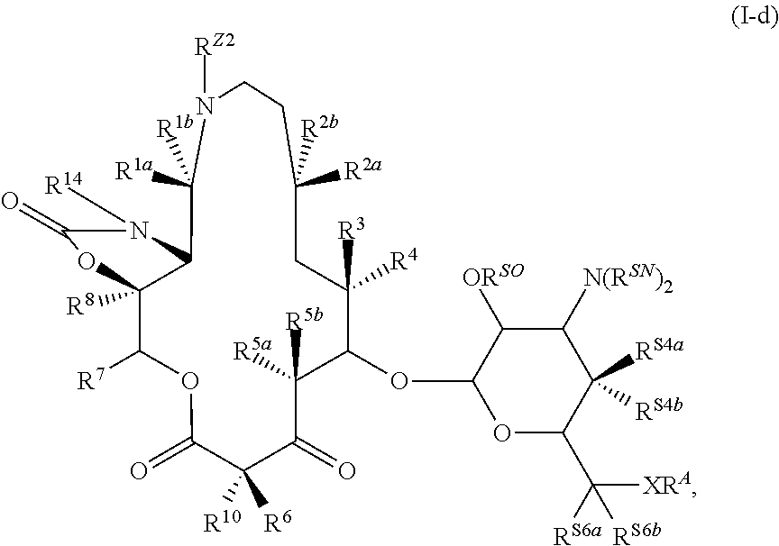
C12([R8])C([R7])OC(=O)C([R6])([R10])C(=O)C([R5b])([R5a])C(OC3OC(C([XRA])([RS6a])[RS6b])C([RS4a])([RS4b])C([N(RSN)2])C3[ORSO])C([R3])([R4])CC([R2b])([R2a])CCN([RZ2])C([R1a])([R1b])C1N([R14])C(=O)O2
